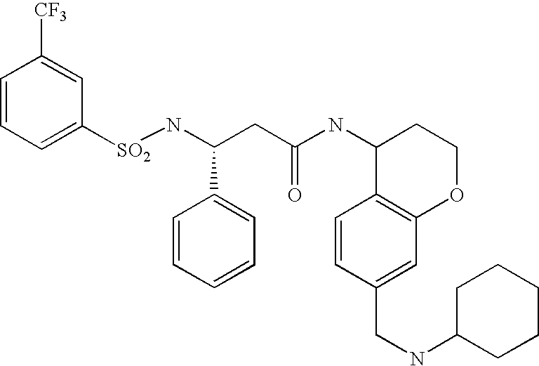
C1=CC=C([SO2]NC(CC(NC2C3=C(OCC2)C=C(CNC2CCCCC2)C=C3)=O)C2=CC=CC=C2)C=C1[CF3]
